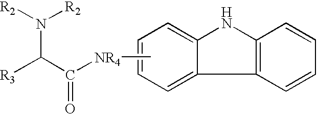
C1=C2C(=CC=C1)NC1=C2C=CC=C1.C[NR4]C(=O)C([R3])N([R2])[R2]
